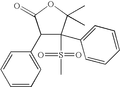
C1(C2=CC=CC=C2)C(C2=CC=CC=C2)(S(C)(=O)=O)C(C)(C)OC1=O
